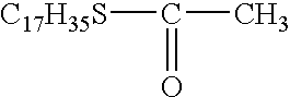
[C17H35S]C(C)=O
